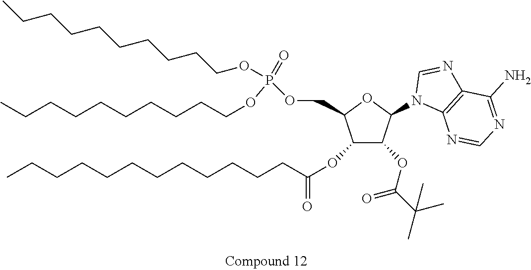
N1(C2OC(COP(=O)(OCCCCCCCCCC)OCCCCCCCCCC)C(OC(=O)CCCCCCCCCCCC)C2OC(C(C)(C)C)=O)C2=C(N=C1)C(N)=NC=N2
